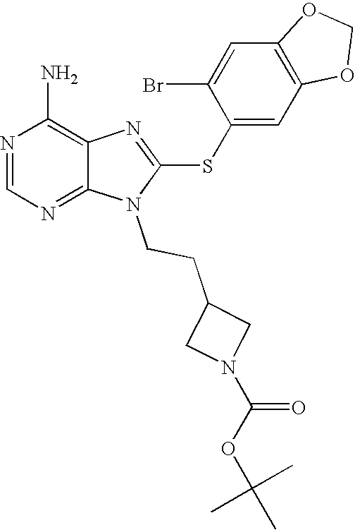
N1=CN=C2C(=C1N)N=C(SC1=CC3=C(C=C1Br)OCO3)N2CCC1CN(C(OC(C)(C)C)=O)C1
